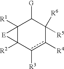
C12([R1])C([R2])(c([R3])c([R4])C([R5])([R6])C1[G])[E]2
